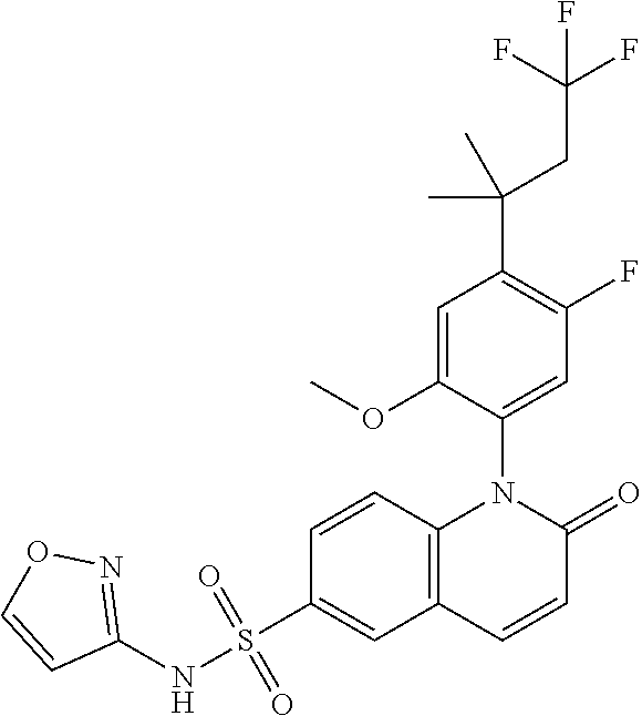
C1=C(OC)C(N2C3=C(C=CC2=O)C=C(S(NC2=NOC=C2)(=O)=O)C=C3)=CC(F)=C1C(CC(F)(F)F)(C)C
